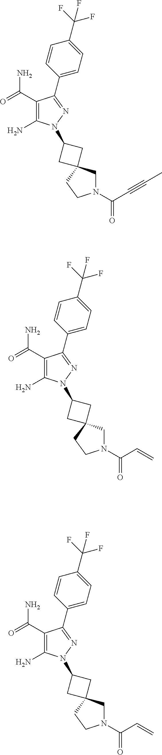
C1=CC(C(F)(F)F)=CC=C1C1=NN(C2CC3(C2)CN(C(=O)C#CC)CC3)C(N)=C1C(=O)N.C1=CC(C(F)(F)F)=CC=C1C1=NN(C2CC3(C2)CN(C(=O)C=C)CC3)C(N)=C1C(=O)N.C1=CC(C(F)(F)F)=CC=C1C1=NN(C2CC3(C2)CN(C(=O)C=C)CC3)C(N)=C1C(=O)N
